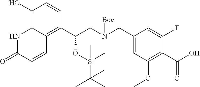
C1(O)=C2C(=C(C(CN(CC3=CC(OC)=C(C(O)=O)C(F)=C3)[Boc])O[Si](C)(C(C)(C)C)C)C=C1)C=CC(=O)N2
